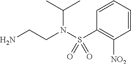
NCCN(S(C1=C([NO2])C=CC=C1)(=O)=O)C(C)C
